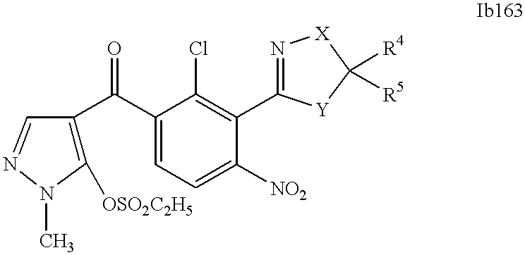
C1([OSO2C2H5])=C(C(C2=CC=C([NO2])C(C3=N[X]C([R4])([R5])[Y]3)=C2Cl)=O)C=NN1C
